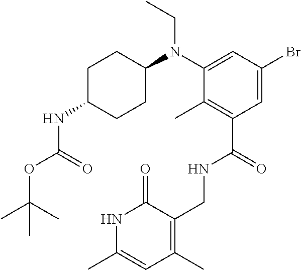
C1(C)=CC(C)=C(CNC(C2=C(C)C(N(C3CCC(NC(OC(C)(C)C)=O)CC3)CC)=CC(Br)=C2)=O)C(=O)N1
